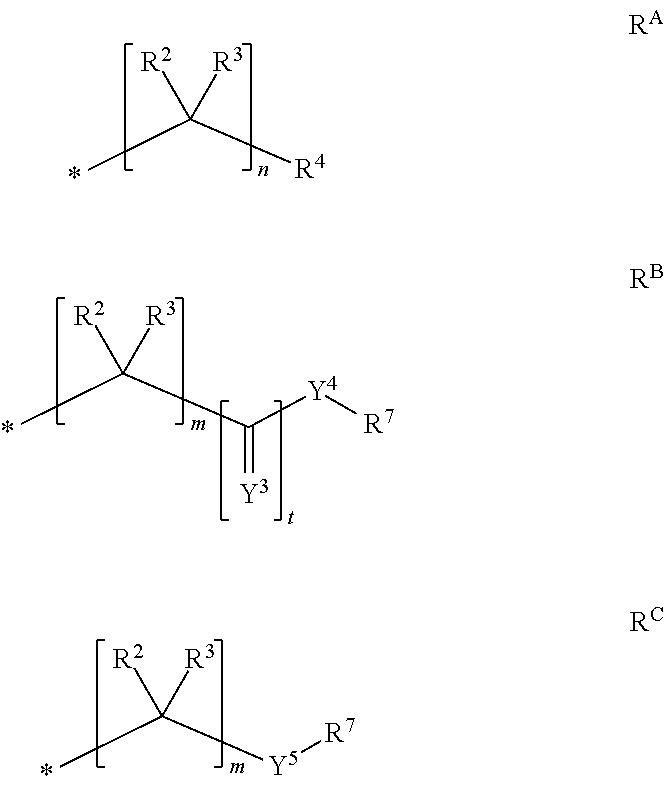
CC([R4])([R2])[R3].CC([Y5][R7])([R2])[R3].CC(C(=[Y3])[Y4][R7])([R2])[R3]
